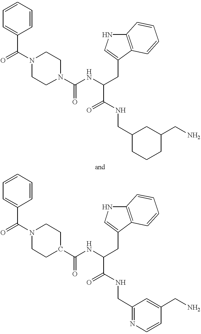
C1=CC=CC(C(=O)N2CCN(C(NC(CC3=CNC4=C3C=CC=C4)C(=O)NCC3CCCC(CN)C3)=O)CC2)=C1.C1=CC=CC(C(=O)N2CCC(C(NC(CC3=CNC4=C3C=CC=C4)C(=O)NCC3=NC=CC(CN)=C3)=O)CC2)=C1
